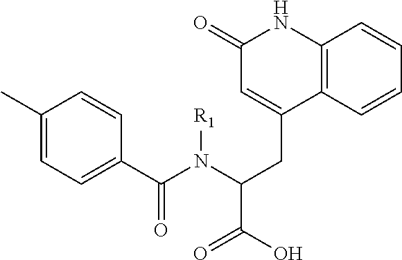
C1=C(C)C=CC(C(N([R1])C(CC2=CC(=O)NC3=C2C=CC=C3)C(O)=O)=O)=C1
